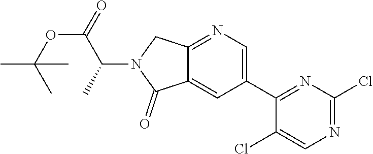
C1(C2=NC(Cl)=NC=C2Cl)=CN=C2C(=C1)C(=O)N(C(C)C(=O)OC(C)(C)C)C2
